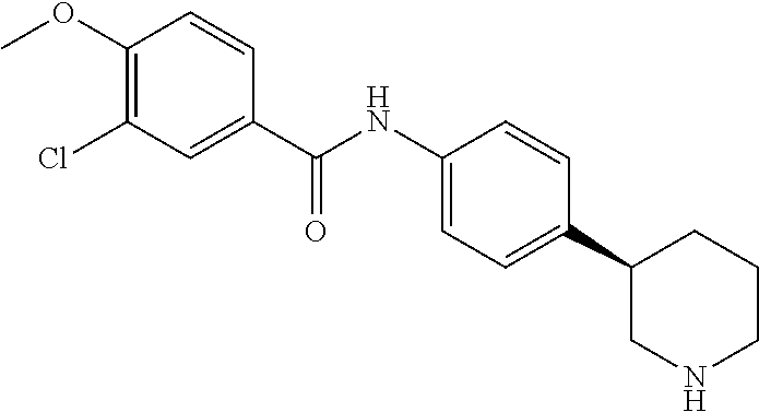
C1(OC)=C(Cl)C=C(C(NC2=CC=C(C3CNCCC3)C=C2)=O)C=C1
